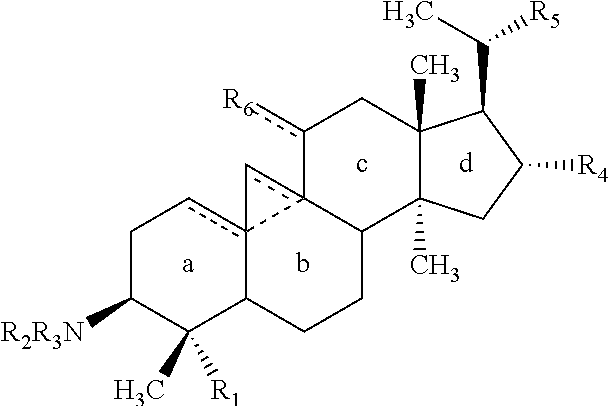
C(C1C2(C)C(C)(CC1[R4])C1c3(c-c-34cCC([R2R3N])C(C)([R1])C4CC1)-c([R6])C2)([R5])C
